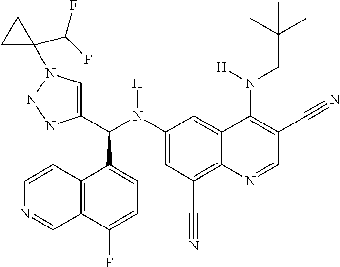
C1(N(C(C2=CN(C3(C(F)F)CC3)NN2)C2=CC=C(F)C3=C2C=CN=C3)[H])=CC(C#N)=C2C(=C1)C(N(CC(C)(C)C)[H])=C(C#N)C=N2
